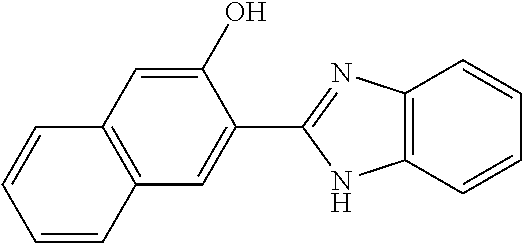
C1(O)=CC2=C(C=C1C1=NC3=C(N1)C=CC=C3)C=CC=C2
